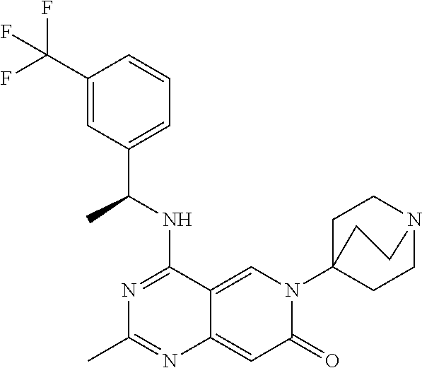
C12=CN(C34CCN(CC3)CC4)C(=O)C=C1N=C(C)N=C2NC(C1=CC=CC(C(F)(F)F)=C1)C
